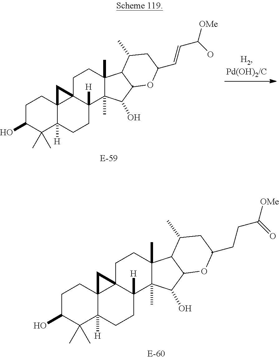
C1CC23C([H])(C(C)(C)C1O)CCC1([H])C2(CCC2(C)C1(C)C(O)C1C2C(C)CC(C=CC([OMe])O)O1)C3.C1CC23C([H])(C(C)(C)C1O)CCC1([H])C2(CCC2(C)C1(C)C(O)C1C2C(C)CC(CCC([OMe])=O)O1)C3
